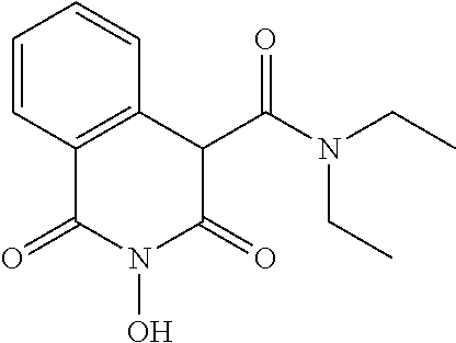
C1=CC2=C(C=C1)C(C(N(CC)CC)=O)C(=O)N(O)C2=O
